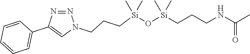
N1=NN(CCC[Si](C)(C)O[Si](C)(C)CCCNC(=O)C)C=C1C1=CC=CC=C1
